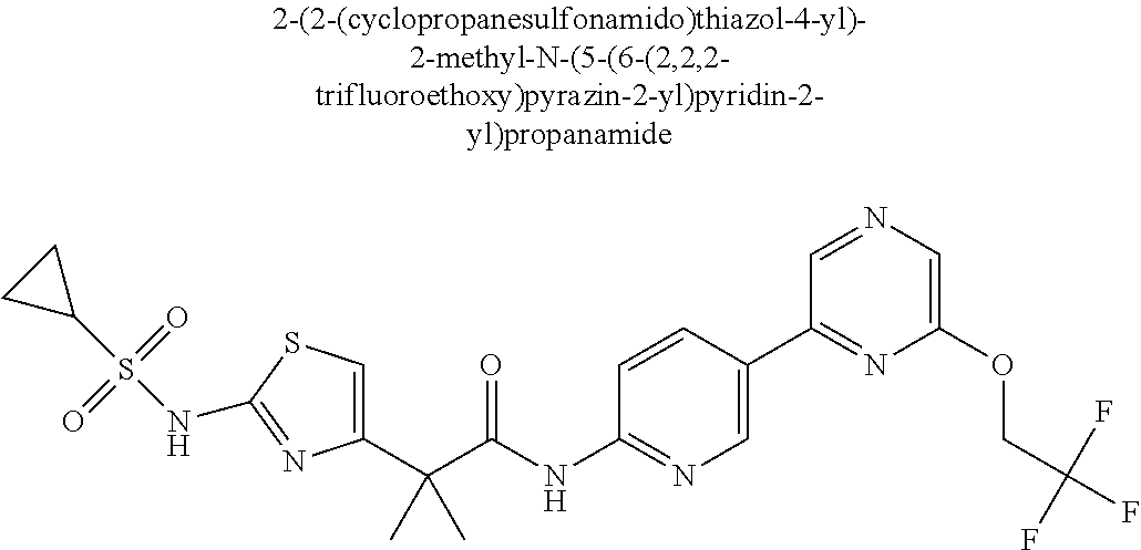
C1(C(C(NC2=NC=C(C3=NC(OCC(F)(F)F)=CN=C3)C=C2)=O)(C)C)=CSC(NS(C2CC2)(=O)=O)=N1
